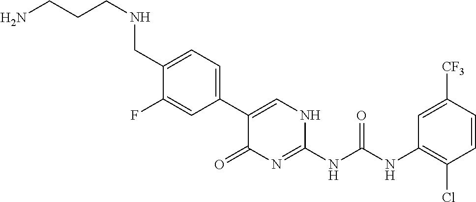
C(C1=CC=C(C2=CNC(NC(NC3=C(Cl)C=CC([CF3])=C3)=O)=NC2=O)C=C1F)NCCCN
